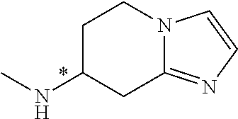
CNC1CC2=NC=CN2CC1
